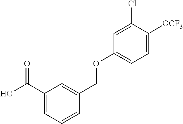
C1(C(O)=O)=CC=CC(COC2=CC=C([OCF3])C(Cl)=C2)=C1
